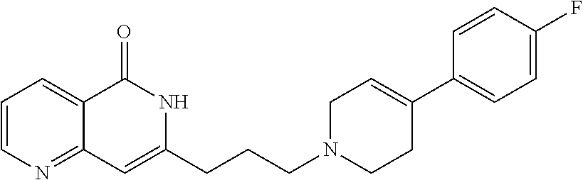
C1=CN=C2C(=C1)C(=O)NC(CCCN1CC=C(C3=CC=C(F)C=C3)CC1)=C2
